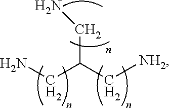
C(C(C[NH2])CN)N
